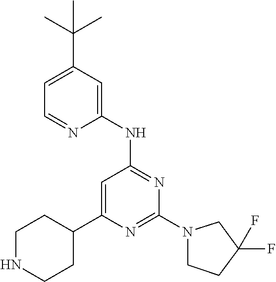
N1=C(N2CCC(F)(F)C2)N=C(NC2=CC(C(C)(C)C)=CC=N2)C=C1C1CCNCC1
